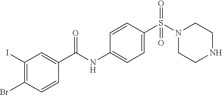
C1(I)=C(Br)C=CC(C(NC2=CC=C(S(N3CCNCC3)(=O)=O)C=C2)=O)=C1
